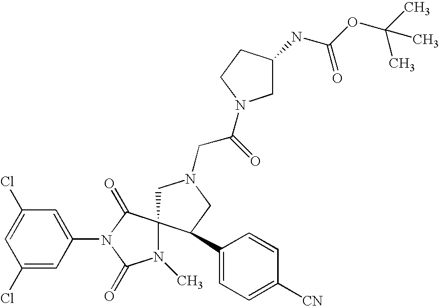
C1(Cl)=CC(N2C(=O)N(C)C3(C2=O)CN(CC(=O)N2CC(NC(OC(C)(C)C)=O)CC2)CC3C2=CC=C([CN])C=C2)=CC(Cl)=C1
